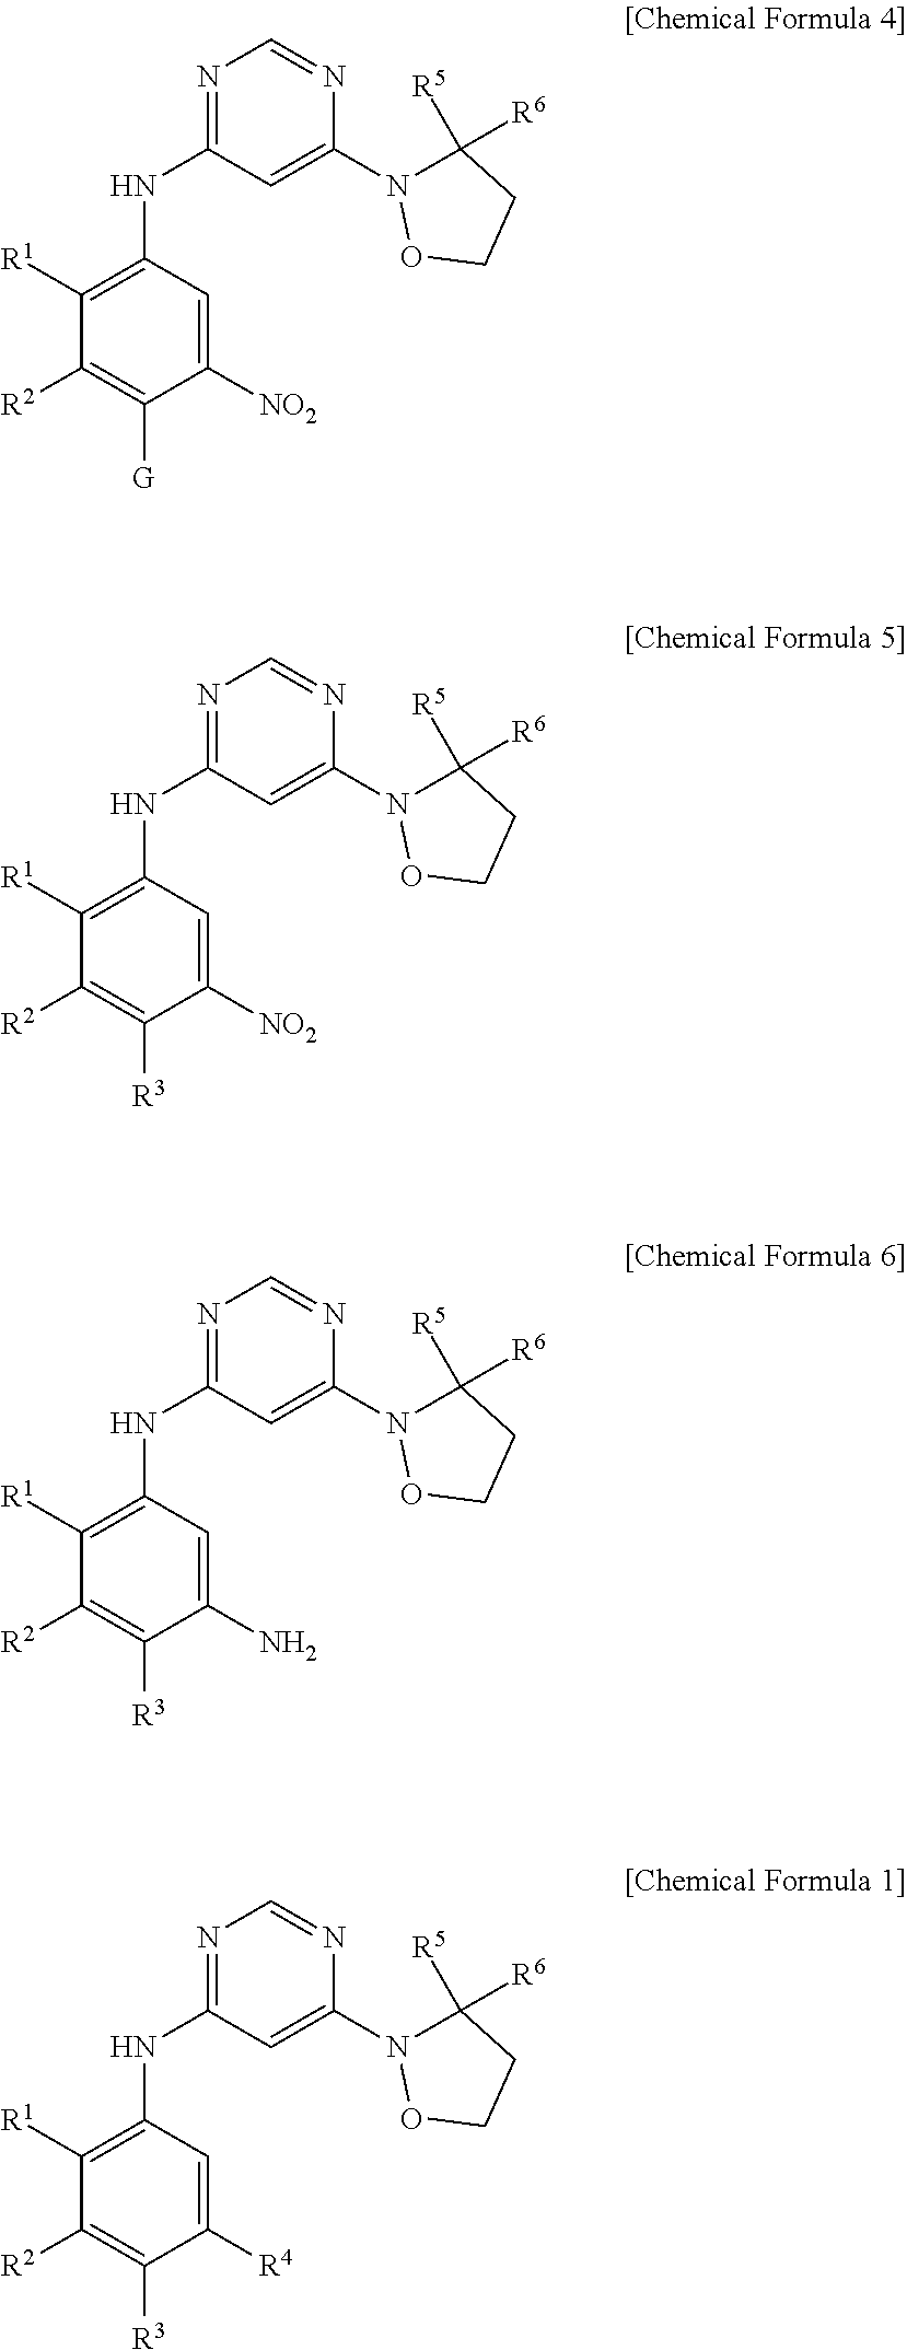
C1(NC2=NC=NC(N3C([R6])([R5])CCO3)=C2)=C([R1])C([R2])=C([G])C([NO2])=C1.C1(NC2=NC=NC(N3C([R6])([R5])CCO3)=C2)=C([R1])C([R2])=C([R3])C([NO2])=C1.C1(NC2=NC=NC(N3C([R6])([R5])CCO3)=C2)=C([R1])C([R2])=C([R3])C(N)=C1.C1(NC2=NC=NC(N3C([R6])([R5])CCO3)=C2)=C([R1])C([R2])=C([R3])C([R4])=C1
